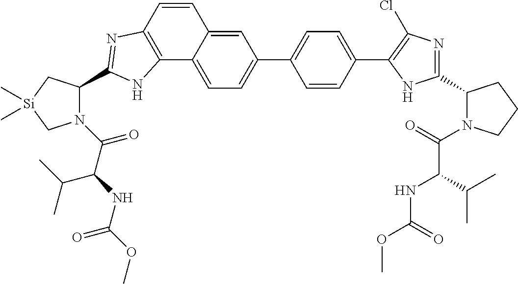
C1(C2=CC=C3C4=C(C=CC3=C2)N=C(C2N(C(C(NC(=O)OC)C(C)C)=O)C[Si](C)(C)C2)N4)=CC=C(C2=C(Cl)N=C(C3N(C(=O)C(C(C)C)NC(OC)=O)CCC3)N2)C=C1
